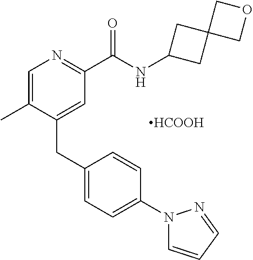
C1=C(C)C(CC2=CC=C(N3C=CC=N3)C=C2)=CC(C(NC2CC3(C2)COC3)=O)=N1.[HCOOH]
